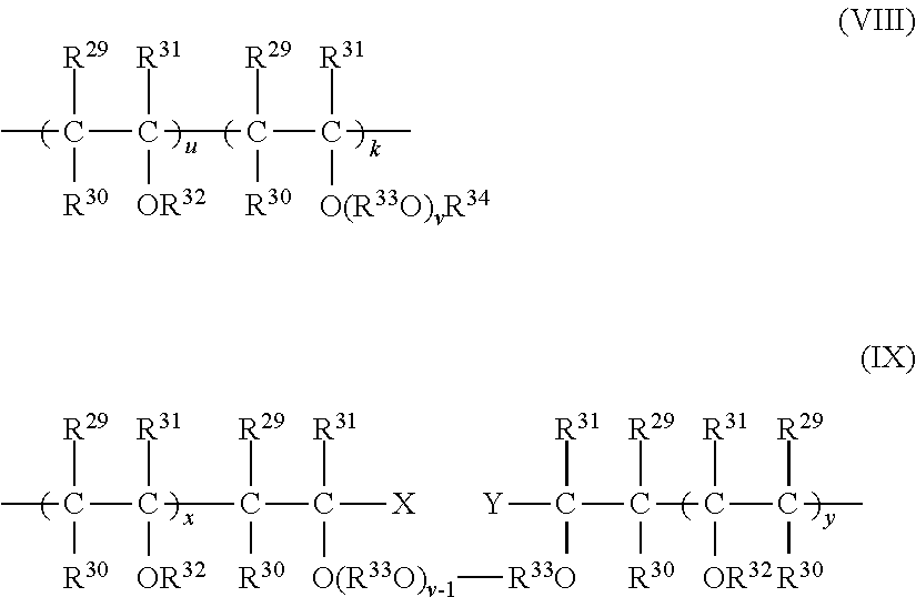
[R29]C([R30])(C([R31])([OR32])C([R29])([R30])C([R31])([O(R33O)vR34])C)C.[R29]C([R30])(C([R31])([OR32])C([R29])([R30])C([R31])([O(R33O)v-1][R33O]C([R31])([Y])C([R29])([R30])C([R31])([OR32])C([R29])([R30])C)[X])C
